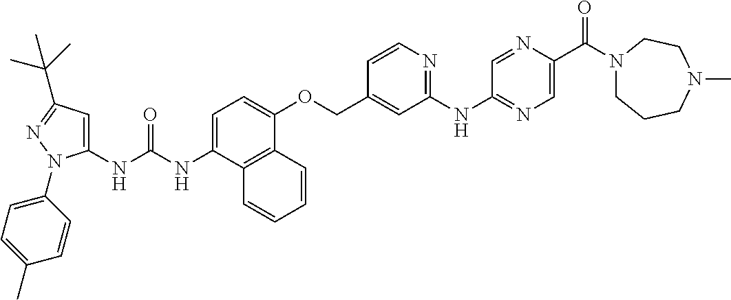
N(C(NC1=CC(C(C)(C)C)=NN1C1=CC=C(C)C=C1)=O)C1=CC=C(OCC2=CC(NC3=NC=C(C(N4CCCN(C)CC4)=O)N=C3)=NC=C2)C2=C1C=CC=C2
